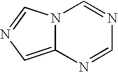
N12C(=CN=C1)N=CN=C2
